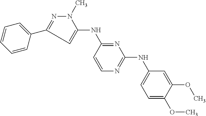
N(C1=NC(NC2=CC=C(OC)C(OC)=C2)=NC=C1)C1=CC(C2=CC=CC=C2)=NN1C
